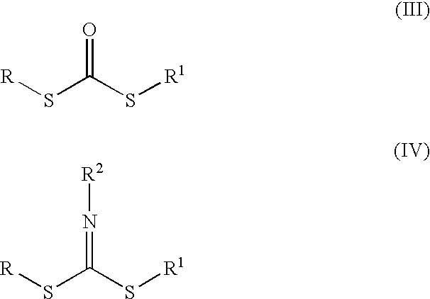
[R]SC(S[R1])=N[R2].[R]SC(S[R1])=O
